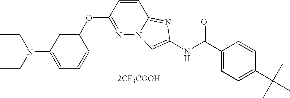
C1(OC2=NN3C(=NC(NC(C4=CC=C(C(C)(C)C)C=C4)=O)=C3)C=C2)=CC(N(CC)CC)=CC=C1.[2CF3COOH]
